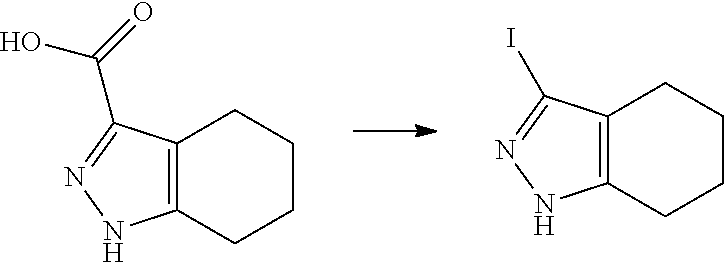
C12=C(CCCC1)NN=C2C(O)=O.C12=C(CCCC1)NN=C2I
